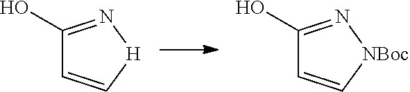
C1(O)=N[H]C=C1.C1(O)=N[NBoc]C=C1
